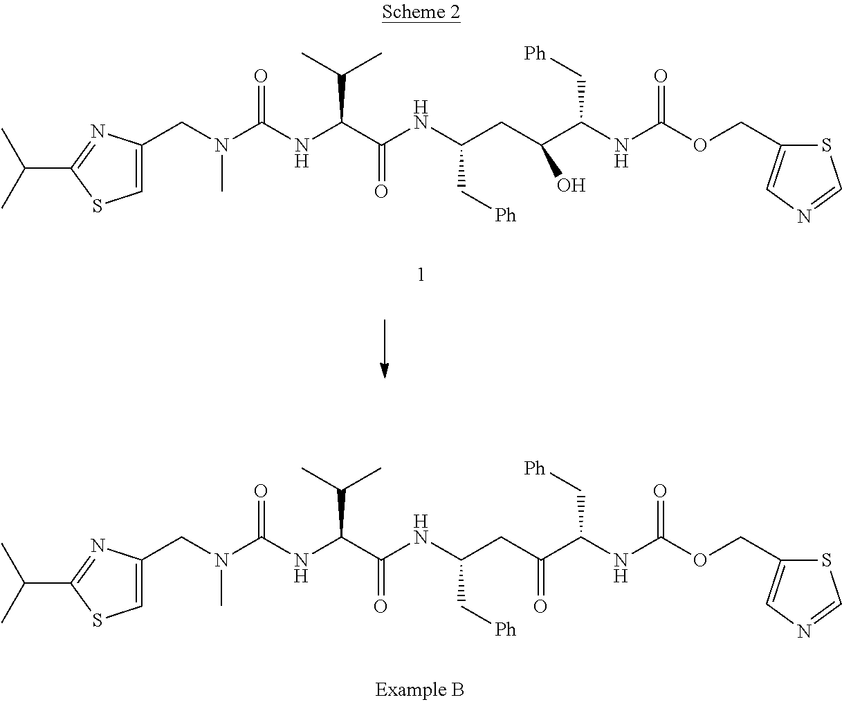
C1(CN(C(NC(C(NC(CC(C(NC(OCC2=CN=CS2)=O)C[Ph])=O)C[Ph])=O)C(C)C)=O)C)=CSC(C(C)C)=N1.C1(CN(C(NC(C(NC(CC(C(NC(OCC2=CN=CS2)=O)C[Ph])O)C[Ph])=O)C(C)C)=O)C)=CSC(C(C)C)=N1
